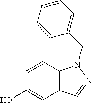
C1(O)=CC2=C(C=C1)N(CC1=CC=CC=C1)N=C2
